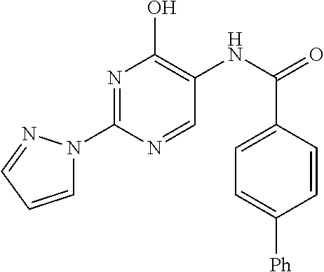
N1=C(N2C=CC=N2)N=CC(NC(=O)C2=CC=C([Ph])C=C2)=C1O
